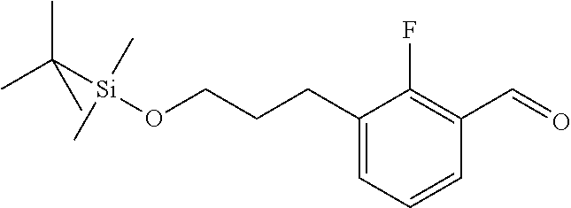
C1(CCCO[Si](C(C)(C)C)(C)C)=CC=CC(C=O)=C1F
